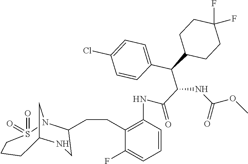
N(C(=O)C(C(C1=CC=C(Cl)C=C1)C1CCC(F)(F)CC1)NC(OC)=O)C1=C(CCC2N3S(=O)(=O)CCCC(C3)NC2)C(F)=CC=C1
